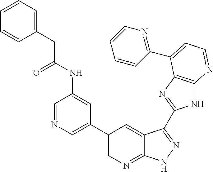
C1=NC=C(C2=CN=C3C(=C2)C(C2=NC4=C(N2)N=CC=C4C2=NC=CC=C2)=NN3)C=C1NC(CC1=CC=CC=C1)=O
